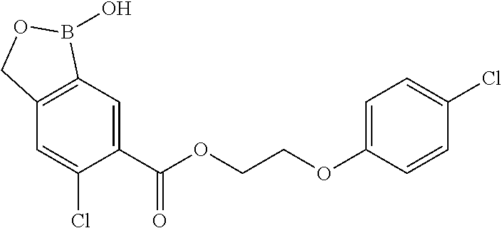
C1=C(C(OCCOC2=CC=C(Cl)C=C2)=O)C(Cl)=CC2=C1B(O)OC2
